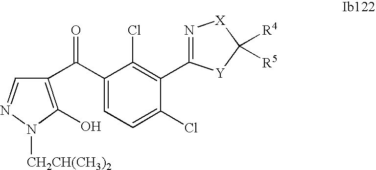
C1(C(C2=C(O)N([CH2CH(CH3)2])N=C2)=O)=CC=C(Cl)C(C2=N[X]C([R4])([R5])[Y]2)=C1Cl
